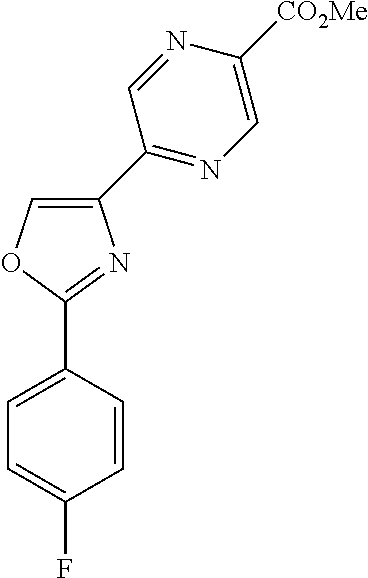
C1(C2=CC=C(F)C=C2)=NC(C2=NC=C([CO2Me])N=C2)=CO1
